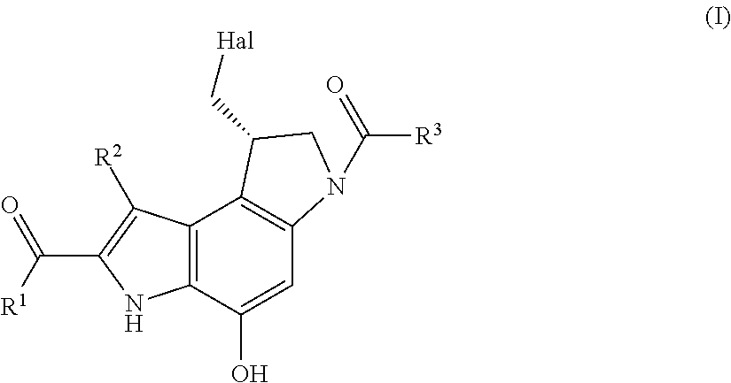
C12=C(C(O)=CC3=C1C(C[Hal])CN3C(=O)[R3])NC(C([R1])=O)=C2[R2]
